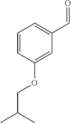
C1=CC(OCC(C)C)=CC(C=O)=C1
